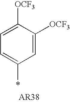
C1=C([OCF3])C([OCF3])=CC(*)=C1
